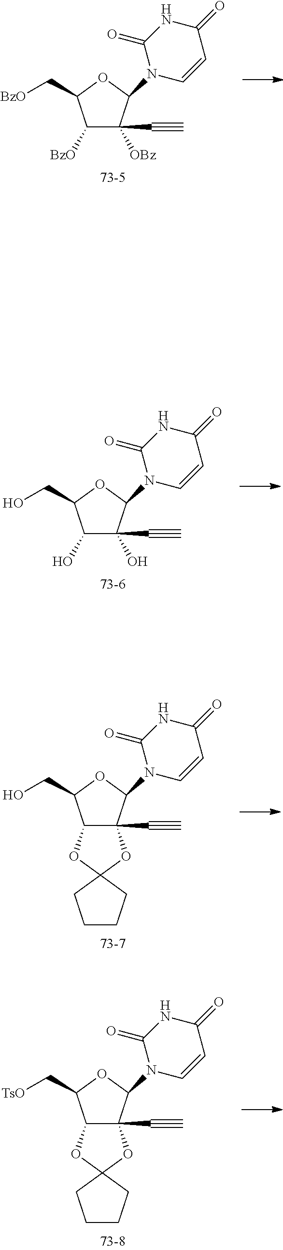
C(C1C2C(C#C)(C(N3C=CC(=O)NC3=O)O1)OC1(O2)CCCC1)[TsO].C(C1C2C(C#C)(C(N3C=CC(=O)NC3=O)O1)OC1(O2)CCCC1)O.C(C1C(O)C(C#C)(O)C(N2C=CC(=O)NC2=O)O1)O.C(C1C([BzO])C(C#C)([OBz])C(N2C=CC(=O)NC2=O)O1)[BzO]
